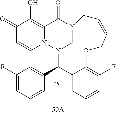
C1(=O)C=CN2C(=C1O)C(=O)N1CN2C(C2=CC(F)=CC=C2)C2=CC=CC(F)=C2OCC=CC1
